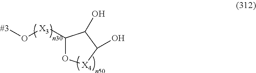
C1([X3]O[#3])O[X4]C(O)C1O
